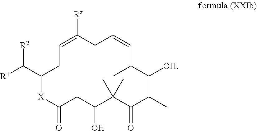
[X]1C(=O)CC(O)C(C)(C)C(=O)C(C)C([OH])C(C)C=CCC([Rz])=CCC1C([R1])[R2]
